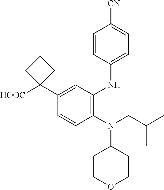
C1=CC(N(CC(C)C)C2CCOCC2)=C(NC2=CC=C([CN])C=C2)C=C1C1([HOOC])CCC1
